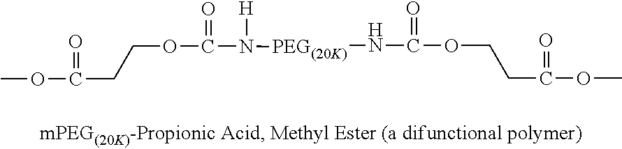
O(CCC(OC)=O)C(N[PEG(20K)]N(C(OCCC(OC)=O)=O)[H])=O
